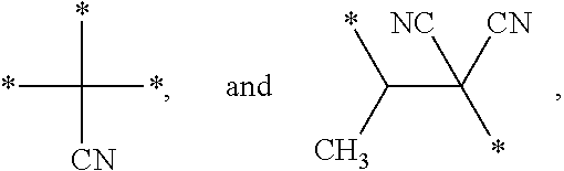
*C(*)(*)[CN].C(C([CN])(*)[NC])(C)*
